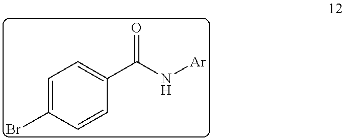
C1=C(Br)C=CC(C(N[Ar])=O)=C1
